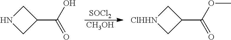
[SOCl2].[CH3OH].N1CC(C(O)=O)C1.[ClHHN]1CC(C(OC)=O)C1
